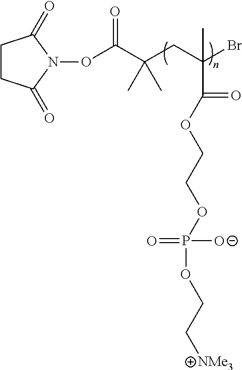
C(C(Br)(C(=O)OCCOP(=O)(OCC[NMe3])[O-])C)C(C(ON1C(=O)CCC1=O)=O)(C)C
